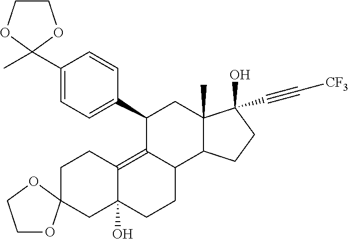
C1CC2=C3C(CCC2(O)CC12OCCO2)C1C(C)(CC3C2=CC=C(C3(C)OCCO3)C=C2)C(O)(C#C[CF3])CC1
